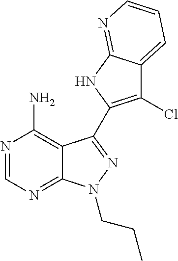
C12=C(N)N=CN=C1N(CCC)N=C2C1=C(Cl)C2=CC=CN=C2N1
